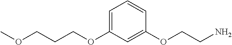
C(COC1=CC=CC(OCCN)=C1)COC
